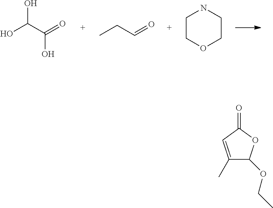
OC(C(=O)O)O.CCC=O.C1COCCN1.C1(C)=CC(=O)OC1OCC
